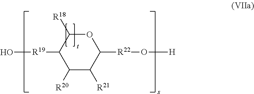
C1([R20])C([R21])C([R22]O[H])OC([R18])C1[R19]O
